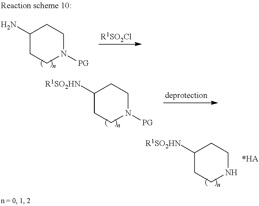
C1([R1SO2HN])CCNCC1.C1(N)CCN([PG])CC1.[R1SO2Cl].C1([R1SO2HN])CCN([PG])CC1
